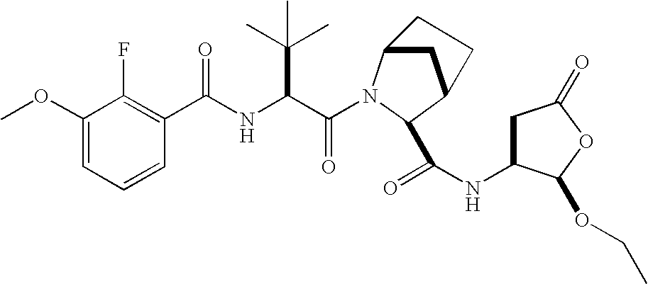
C(C(NC(C1=C(F)C(OC)=CC=C1)=O)C(C)(C)C)(=O)N1C2CC(C1C(=O)NC1CC(=O)OC1OCC)CC2
